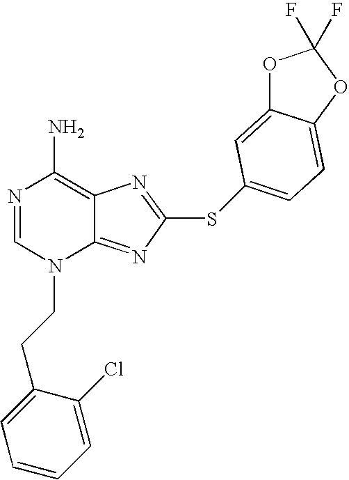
N1=CN(CCC2=CC=CC=C2Cl)C2=NC(SC3=CC=C4C(=C3)OC(F)(F)O4)=NC2=C1N
